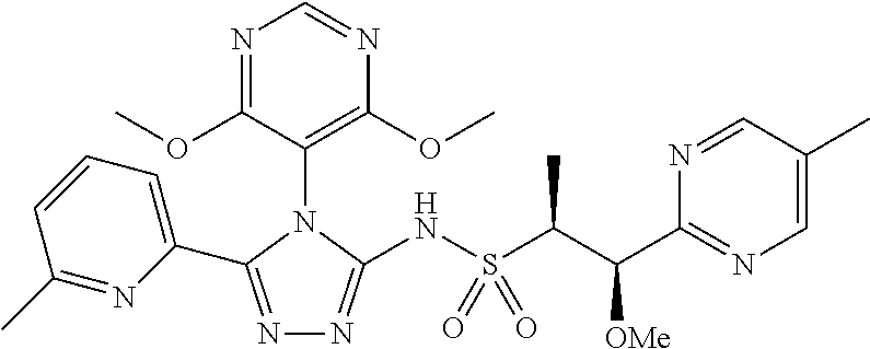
N1=C(C2=CC=CC(C)=N2)N(C2=C(OC)N=CN=C2OC)C(NS(=O)(=O)C(C(C2=NC=C(C)C=N2)[OMe])C)=N1
